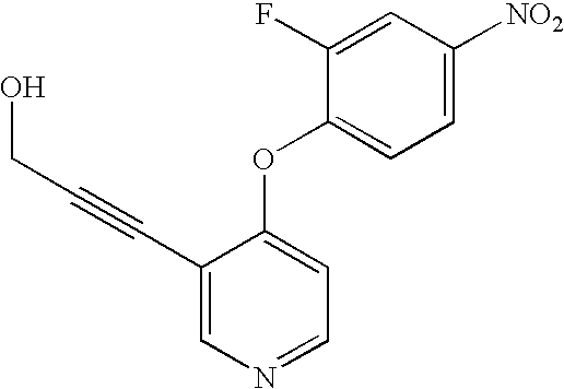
C(C#CC1=CN=CC=C1OC1=CC=C([NO2])C=C1F)O
